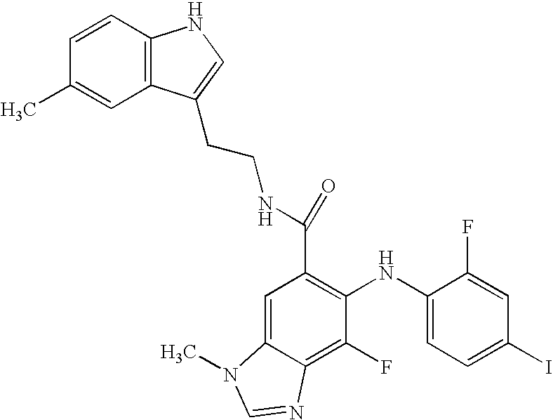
C(C1=C(NC2=CC=C(I)C=C2F)C(F)=C2C(=C1)N(C)C=N2)(NCCC1=CNC2=C1C=C(C)C=C2)=O
